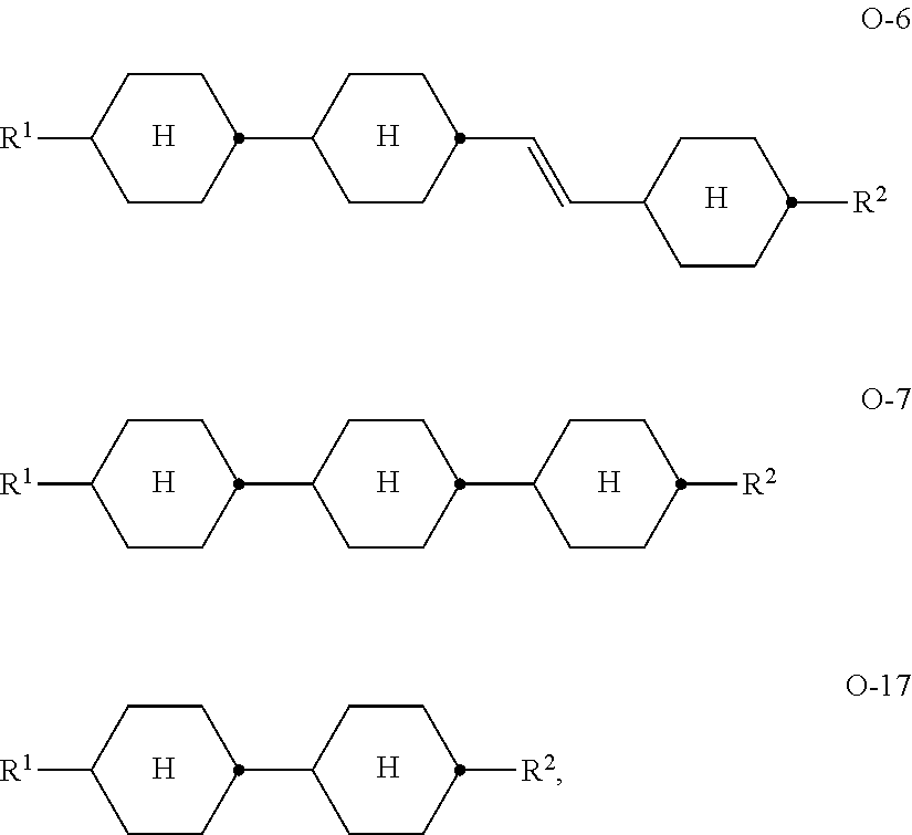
C1CC(C2CCC(C=CC3CCC([R2])CC3)CC2)CCC1[R1].[H].[H].[H].C1CC(C2CCC(C3CCC([R2])CC3)CC2)CCC1[R1].[H].[H].[H].C1CC(C2CCC([R2])CC2)CCC1[R1].[H].[H]
